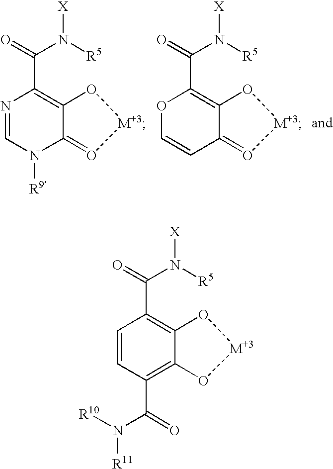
N1=CN([R9])C2=O[M+3]OC2=C1C(=O)N([R5])[X].O1C=CC2=O[M+3]OC2=C1C(=O)N([R5])[X].C1=CC(C(=O)N([R10])[R11])=C2C(=C1C(=O)N([R5])[X])O[M+3]O2
